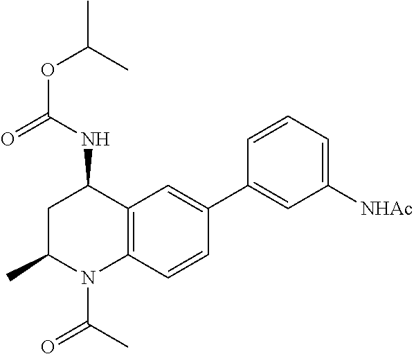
O=C(NC1CC(C)N(C(=O)C)C2=C1C=C(C1=CC([NHAc])=CC=C1)C=C2)OC(C)C
